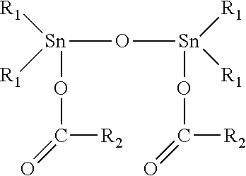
[Sn](O[Sn]([R1])([R1])OC([R2])=O)([R1])([R1])OC([R2])=O
